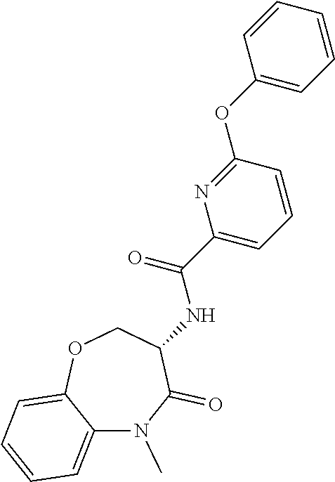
N(C(=O)C1=CC=CC(OC2=CC=CC=C2)=N1)C1C(=O)N(C)C2=CC=CC=C2OC1
